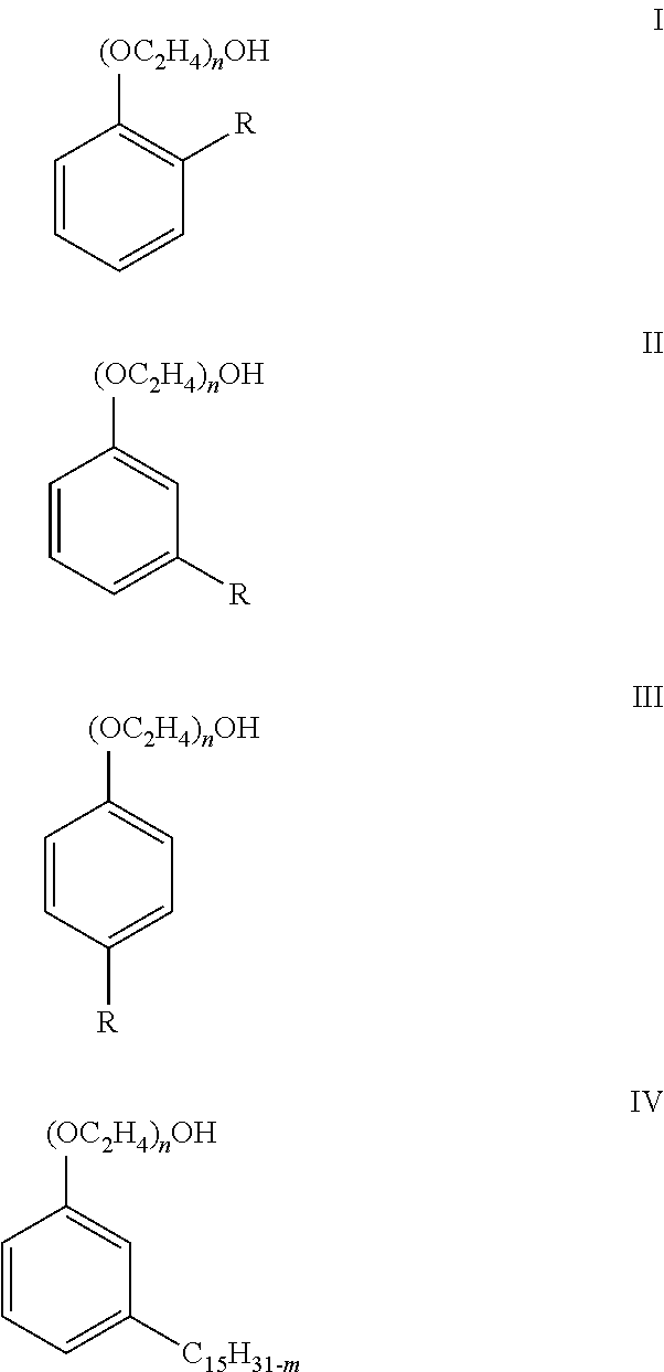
C1=CC=CC([R])=C1[(OC2H4)nOH].C1=CC=C([R])C=C1[(OC2H4)nOH].C1=CC([R])=CC=C1[(OC2H4)nOH].C1=CC=C([C15H31-m])C=C1[(OC2H4)nOH]
